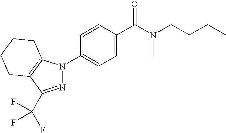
C1=CC(C(N(C)CCCC)=O)=CC=C1N1N=C(C(F)(F)F)C2=C1CCCC2
